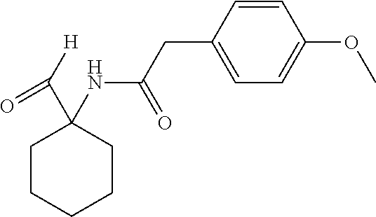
C1CCCCC1(C(=O)[H])NC(CC1=CC=C(OC)C=C1)=O
